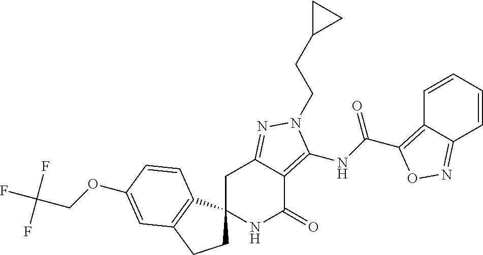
O(C1=CC2=C(C3(CC2)NC(=O)C2=C(NC(=O)C4=C5C=CC=CC5=NO4)N(CCC4CC4)N=C2C3)C=C1)CC(F)(F)F
